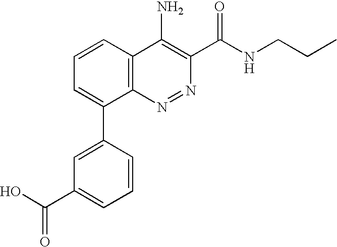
C1(C(O)=O)=CC=CC(C2=CC=CC3=C2N=NC(C(NCCC)=O)=C3N)=C1
